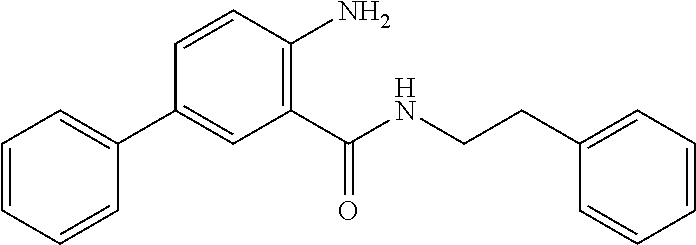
C1=CC(C2=CC=CC=C2)=CC(C(NCCC2=CC=CC=C2)=O)=C1N
